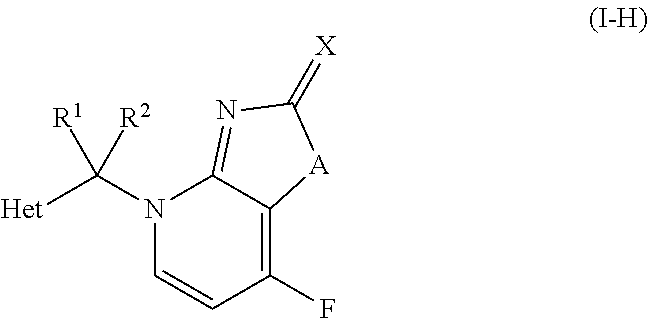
N1(C([Het])([R2])[R1])C=CC(F)=C2C1=NC(=[X])[A]2
